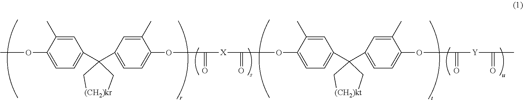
COC1=CC=C(C2(C3=CC=C(OC(=O)[X]C(=O)OC4=CC=C(C5(C6=CC=C(OC(=O)[Y]C(=O)C)C(C)=C6)C[(CH2)kt]C5)C=C4C)C(C)=C3)C[(CH2)kr]C2)C=C1C
